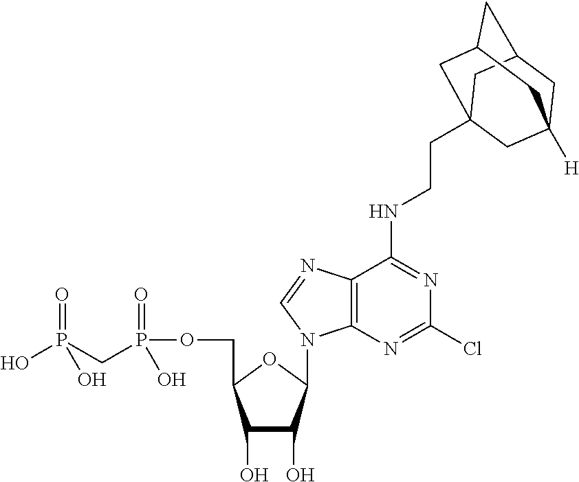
C1(O)C(O)C(N2C3=C(C(NCCC45CC6([H])CC(CC(C4)C6)C5)=NC(Cl)=N3)N=C2)OC1COP(CP(=O)(O)O)(=O)O
